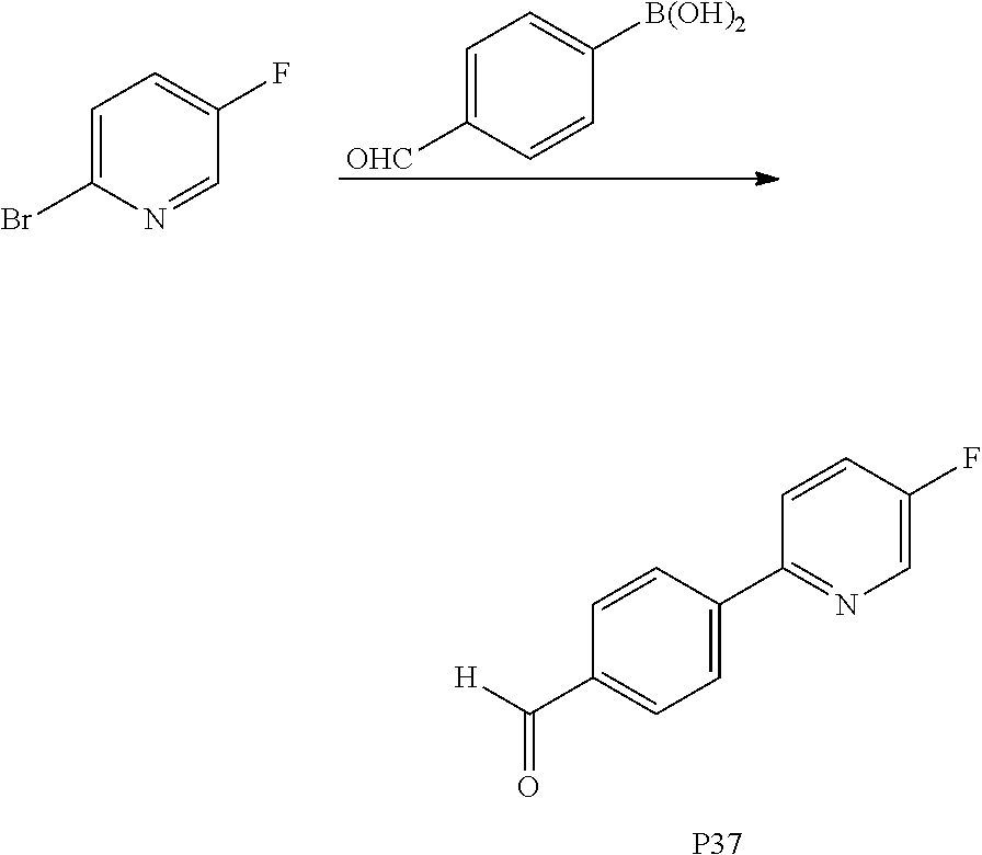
C1=C(F)C=CC(C2=CC=C(C([H])=O)C=C2)=N1.[P37].C1=C([OHC])C=CC([B(OH)2])=C1.C1=C(Br)N=CC(F)=C1
